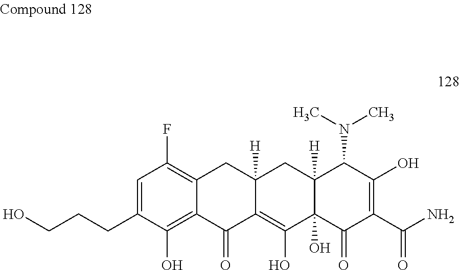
C1=C(CCCO)C(O)=C2C(=C1F)CC1([H])C(=C(O)C3(O)C([H])(C1)C(N(C)C)C(O)=C(C(=O)N)C3=O)C2=O
